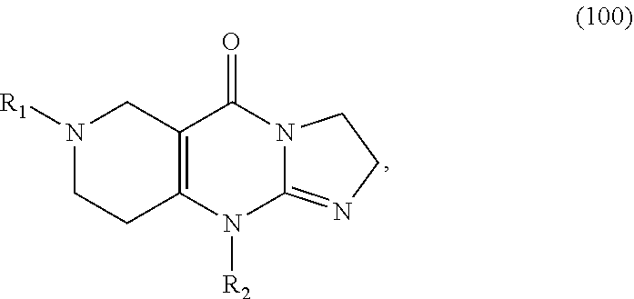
C12=C(N([R2])C3=NCCN3C1=O)CCN([R1])C2
